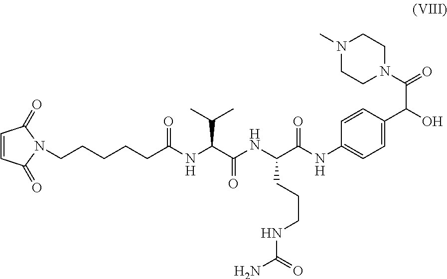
N1(C)CCN(C(C(C2=CC=C(NC(C(NC(C(NC(CCCCCN3C(=O)C=CC3=O)=O)C(C)C)=O)CCCNC(N)=O)=O)C=C2)O)=O)CC1
